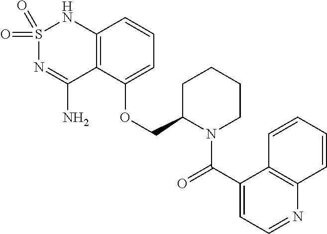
C12=C(C(OCC3N(C(C4=CC=NC5=C4C=CC=C5)=O)CCCC3)=CC=C1)C(N)=NS(=O)(=O)N2
